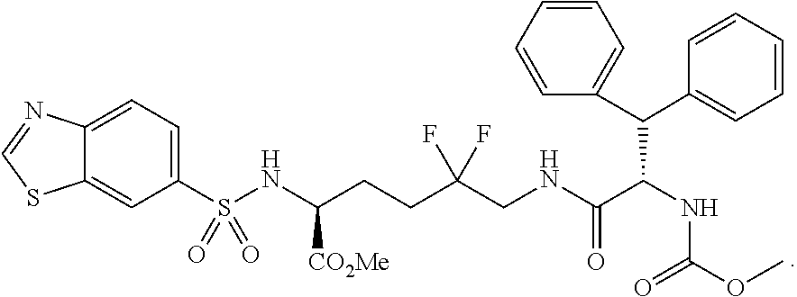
C(CCC(CNC(C(NC(OC)=O)C(C1=CC=CC=C1)C1=CC=CC=C1)=O)(F)F)(NS(C1=CC=C2C(=C1)SC=N2)(=O)=O)[CO2Me]
